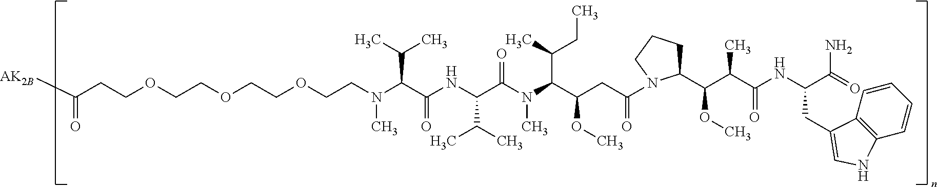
C(C(NC(C(N(C(C(CC(N1C(C(C(C(NC(C(=O)N)CC2=CNC3=C2C=CC=C3)=O)C)OC)CCC1)=O)OC)C(CC)C)C)=O)C(C)C)=O)(C(C)C)N(C)CCOCCOCCOCCC([AK2B])=O
